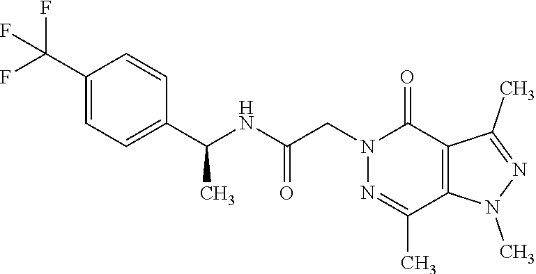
C1(C(F)(F)F)=CC=C(C(NC(CN2N=C(C)C3=C(C2=O)C(C)=NN3C)=O)C)C=C1
